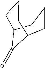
C1C2CCCC(CC1)C2=o
